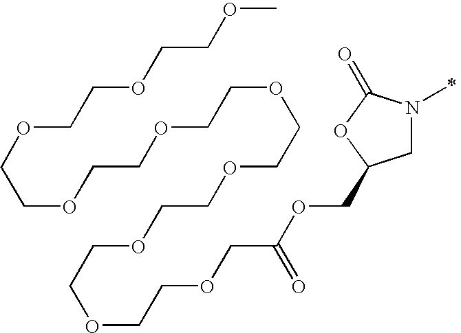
C1N(C)C(=O)OC1COC(COCCOCCOCCOCCOCCOCCOCCOCCOCCOC)=O
